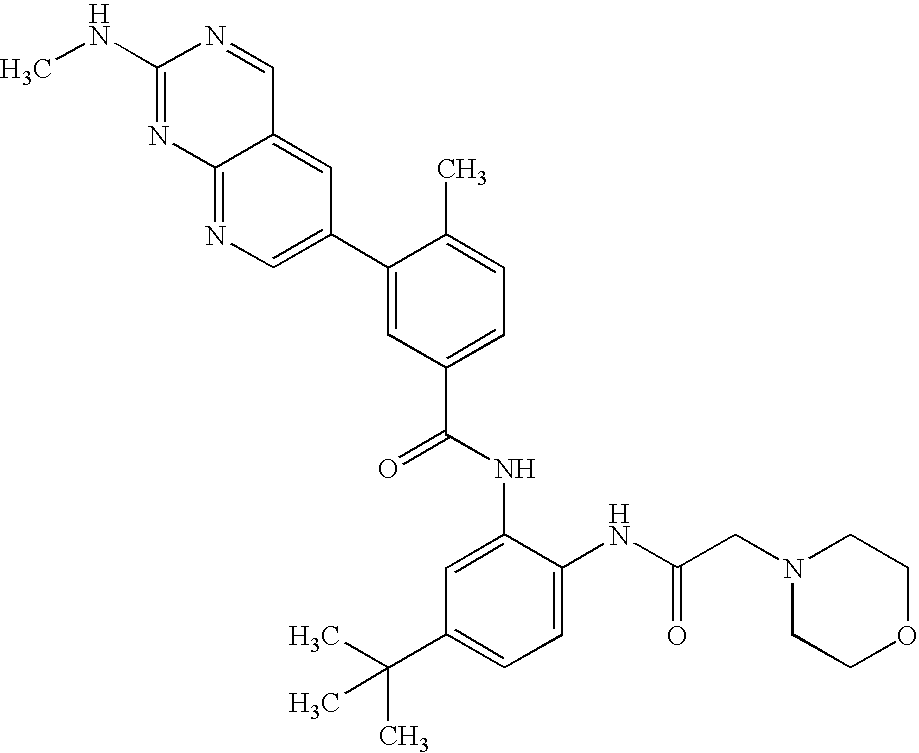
C12=CC(C3=CC(C(NC4=CC(C(C)(C)C)=CC=C4NC(CN4CCOCC4)=O)=O)=CC=C3C)=CN=C1N=C(NC)N=C2
